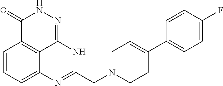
C1=CC=C2C3=C1C(=O)NN=C3NC(CN1CCC(C3=CC=C(F)C=C3)=CC1)=N2
